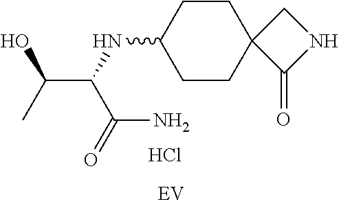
C1CC(NC(C(=O)N)C(C)O)CCC12C(=O)NC2.Cl
